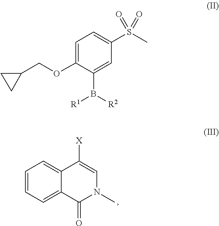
C1(OCC2CC2)=CC=C(S(C)(=O)=O)C=C1B([R2])[R1].C1=CC=C2C(=C1)C([X])=CN(C)C2=O
